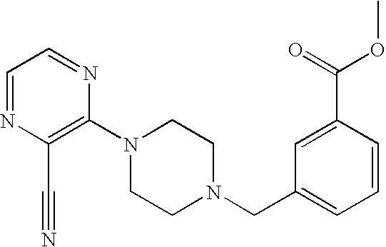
C1(N2CCN(CC3=CC=CC(C(=O)OC)=C3)CC2)=C(C#N)N=CC=N1
